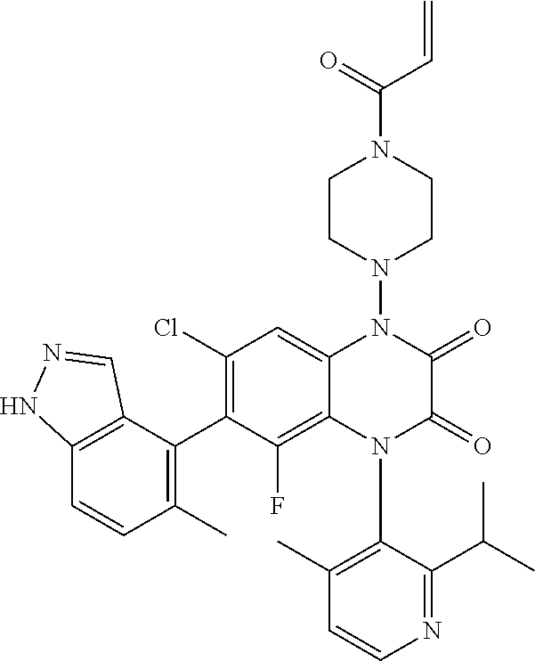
C1(N2C(=O)C(=O)N(N3CCN(C(C=C)=O)CC3)C3=CC(Cl)=C(C4=C(C)C=CC5=C4C=NN5)C(F)=C23)=C(C)C=CN=C1C(C)C
